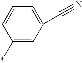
C1(*)=CC(C#N)=CC=C1
